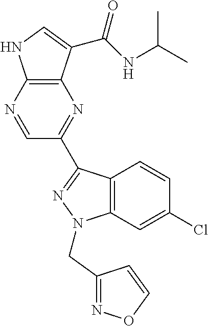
C12=C(C(C(NC(C)C)=O)=CN1)N=C(C1=NN(CC3=NOC=C3)C3=C1C=CC(Cl)=C3)C=N2
